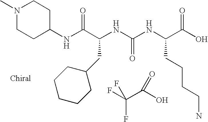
N(C(C(NC(NC(C(O)=O)CCCCN)=O)CC1CCCCC1)=O)C1CCN(C)CC1.FC(C(O)=O)(F)F
